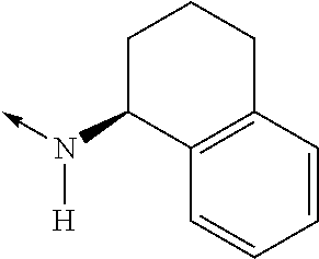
N([H])(->C)C1C2=C(CCC1)C=CC=C2
